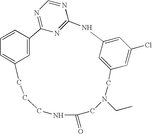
C12=NC=NC(=N1)NC1=CC(Cl)=CC(=C1)CN(CC)CC(=O)NCCCC1=CC=CC2=C1
